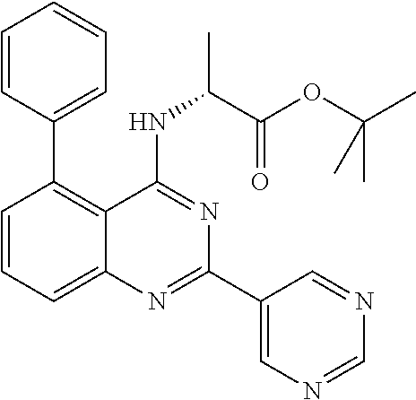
C1=CC(C2=C3C(=CC=C2)N=C(C2=CN=CN=C2)N=C3NC(C)C(OC(C)(C)C)=O)=CC=C1
